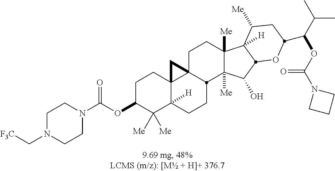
C1C(OC(N2CCN(C[F3C])CC2)=O)C([Me])([Me])C2([H])C3(C1)C1(CCC4([Me])C([Me])(C(O)C5C4([H])C([Me])CC(C(C(C)C)OC(N4CCC4)=O)O5)C1CC2)C3
